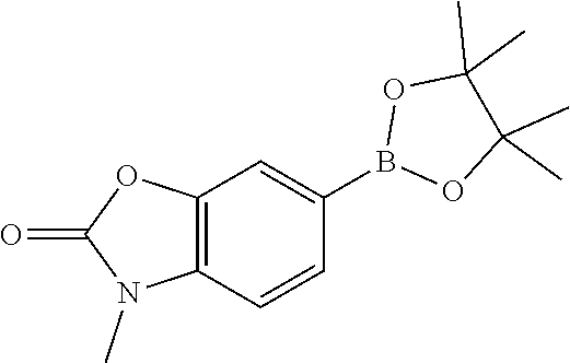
C12=C(C=CC(B3OC(C)(C)C(C)(C)O3)=C1)N(C)C(=O)O2
